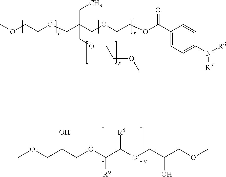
C1(C(OCCOCC(COCCOC)(CC)COCCOC)=O)=CC=C(N([R7])[R6])C=C1.COCC(COC(C(OCC(COC)O)[R5])[R9])O
